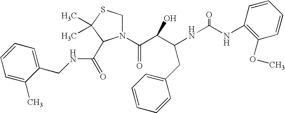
N(C(NC1=C(OC)C=CC=C1)=O)C(CC1=CC=CC=C1)C(C(N1CSC(C)(C)C1C(NCC1=CC=CC=C1C)=O)=O)O
